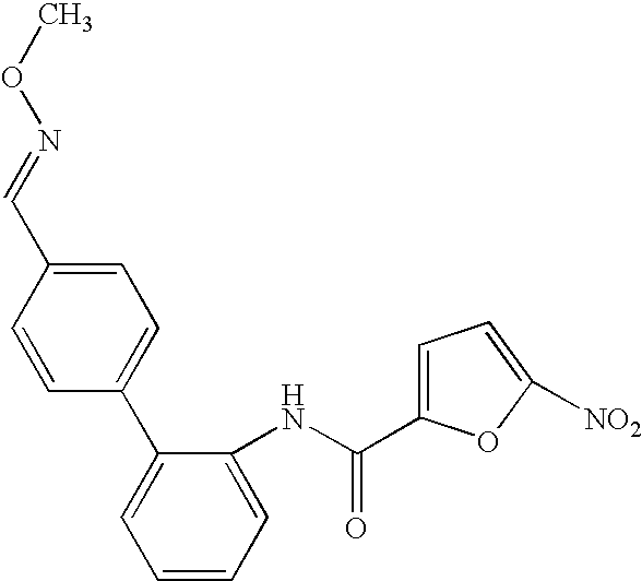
C1=C(C=NOC)C=CC(C2=CC=CC=C2NC(C2=CC=C([NO2])O2)=O)=C1
